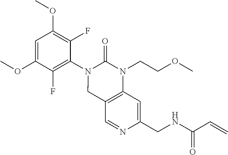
C1=C(OC)C(F)=C(N2CC3=C(N(CCOC)C2=O)C=C(CNC(C=C)=O)N=C3)C(F)=C1OC
